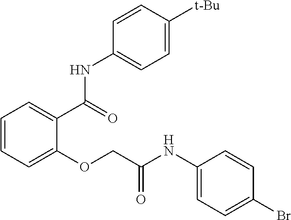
C1=CC=C(OCC(NC2=CC=C(Br)C=C2)=O)C(C(=O)NC2=CC=C([t-Bu])C=C2)=C1
